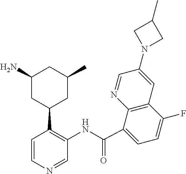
C1(N)CC(C2=C(NC(C3=CC=C(F)C4=C3N=CC(N3CC(C)C3)=C4)=O)C=NC=C2)CC(C)C1
